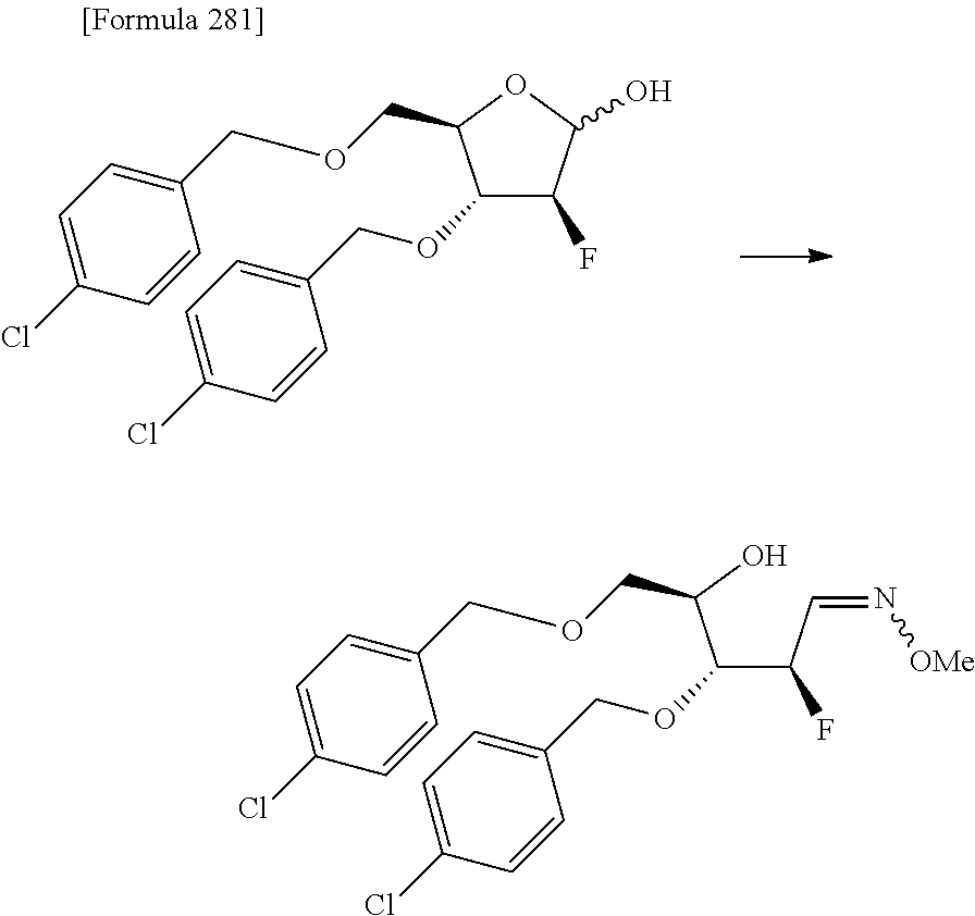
C1(OCC2=CC=C(Cl)C=C2)C(F)C(O)OC1COCC1=CC=C(Cl)C=C1.C(C(C=N[OMe])F)(C(O)COCC1=CC=C(Cl)C=C1)OCC1=CC=C(Cl)C=C1
